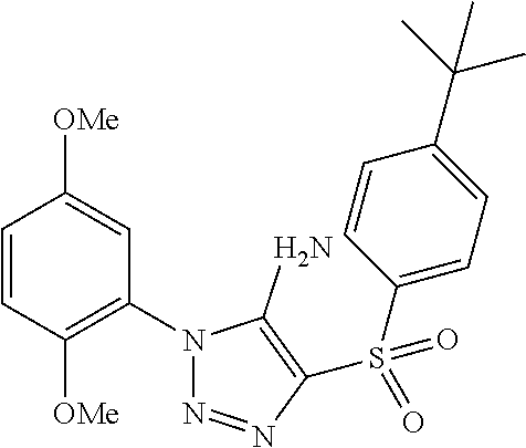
C1=CC([OMe])=C(N2N=NC(S(C3=CC=C(C(C)(C)C)C=C3)(=O)=O)=C2N)C=C1[OMe]
